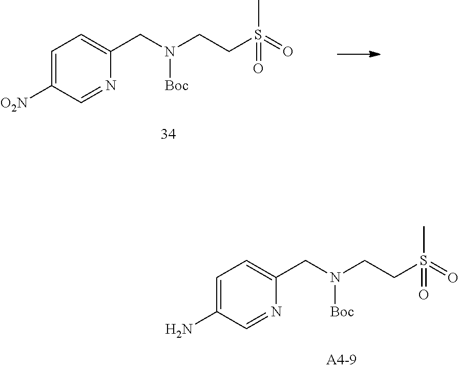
C1=C([O2N])C=NC(CN(CCS(=O)(C)=O)[Boc])=C1.C1=C(N)C=NC(CN(CCS(=O)(C)=O)[Boc])=C1
